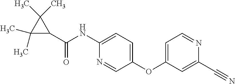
C1(C(NC2=CC=C(OC3=CC=NC(C#N)=C3)C=N2)=O)C(C)(C)C1(C)C
